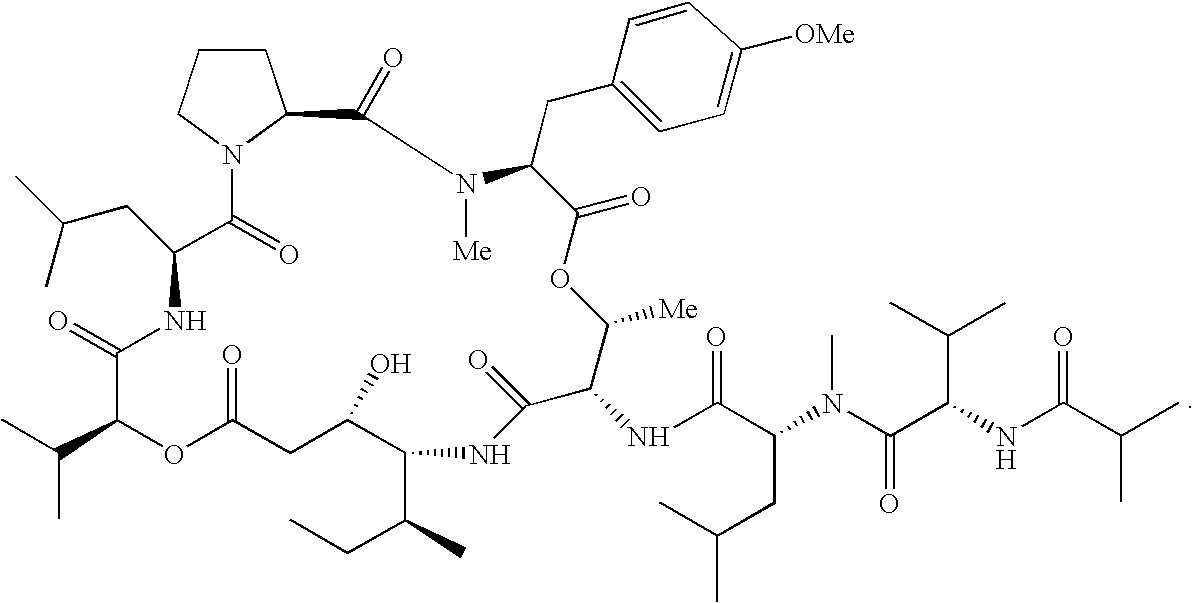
C1CCN2C1C(=O)N([Me])C(CC1=CC=C([OMe])C=C1)C(=O)OC([Me])C(NC(C(CC(C)C)N(C)C(=O)C(C(C)C)NC(C(C)C)=O)=O)C(=O)NC(C(C)CC)C(O)CC(=O)OC(C(C)C)C(=O)NC(CC(C)C)C2=O
